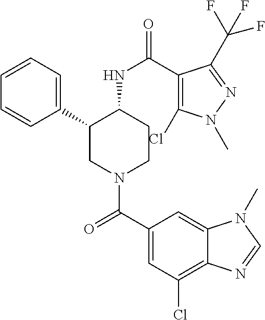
C1=CC=C(C2CN(C(C3=CC(Cl)=C4C(=C3)N(C)C=N4)=O)CCC2NC(=O)C2=C(Cl)N(C)N=C2C(F)(F)F)C=C1
